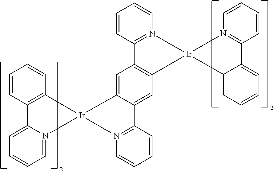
C1=CC2=C(C=C1)[Ir]1(N3=CC=CC=C23)C2=CC3=C(C=C2C2=N1C=CC=C2)[Ir]1(N2=C3C=CC=C2)C2=CC=CC=C2C2=N1C=CC=C2
